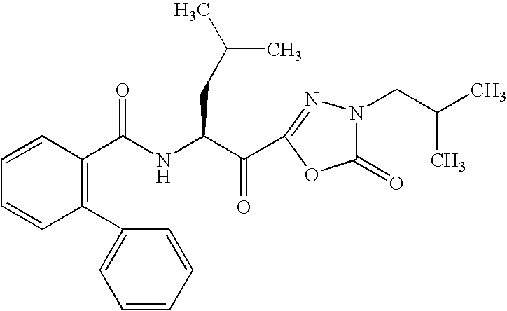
N(C(C(C1=NN(CC(C)C)C(=O)O1)=O)CC(C)C)C(=O)C1=C(C2=CC=CC=C2)C=CC=C1
